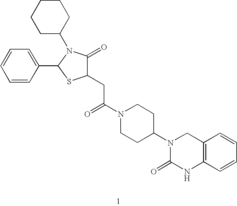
C1(CC(N2CCC(N3C(=O)NC4=C(C3)C=CC=C4)CC2)=O)C(=O)N(C2CCCCC2)C(C2=CC=CC=C2)S1
